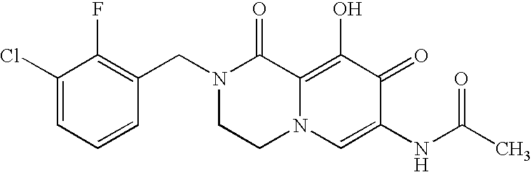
C1(CN2CCN3C(=C(O)C(=O)C(NC(C)=O)=C3)C2=O)=C(F)C(Cl)=CC=C1
